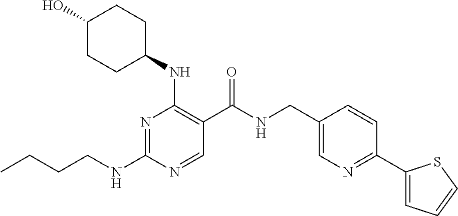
CCCCNC1=NC(NC2CCC(O)CC2)=C(C(NCC2=CN=C(C3=CC=CS3)C=C2)=O)C=N1
